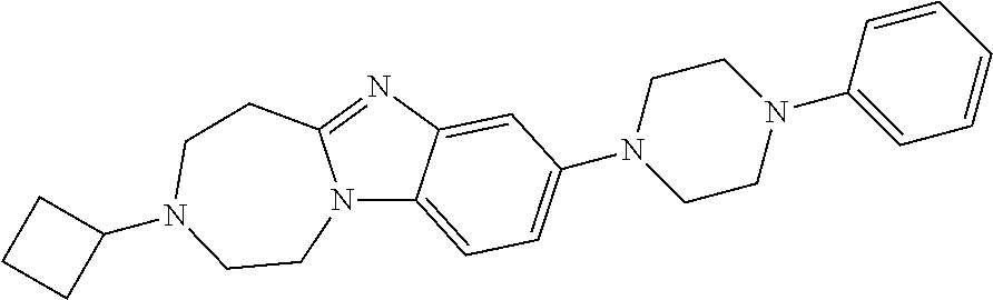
N12C3=CC=C(N4CCN(C5=CC=CC=C5)CC4)C=C3N=C1CCN(C1CCC1)CC2
